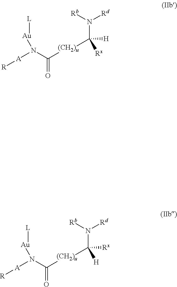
[Au]([L])N([A][R])C([(CH2)u]C(N([Rb])[Rd])([Rx])[H])=O.[Au]([L])N([A][R])C([(CH2)u]C(N([Rb])[Rd])([H])[Rx])=O
